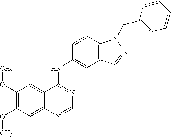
C1(OC)=C(OC)C=C2C(=C1)C(NC1=CC3=C(C=C1)N(CC1=CC=CC=C1)N=C3)=NC=N2
